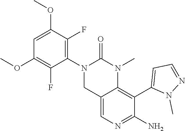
C1(OC)=CC(OC)=C(F)C(N2CC3=CN=C(N)C(C4=CC=NN4C)=C3N(C)C2=O)=C1F
